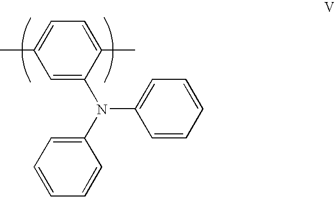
C1(C)=CC=C(C)C(N(C2=CC=CC=C2)C2=CC=CC=C2)=C1
